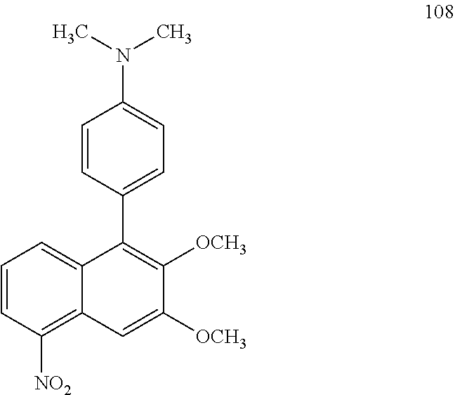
C1=C([OCH3])C([OCH3])=C(C2=CC=C(N(C)C)C=C2)C2=CC=CC([NO2])=C12
